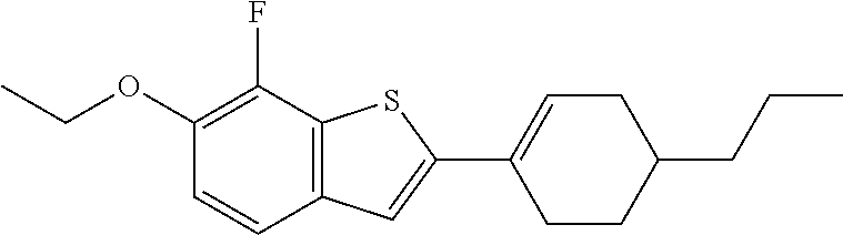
C1(OCC)=C(F)C2=C(C=C1)C=C(C1=CCC(CCC)CC1)S2
